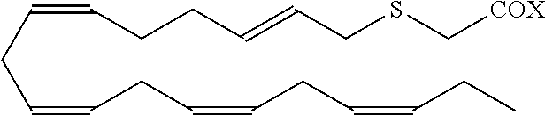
C(CC=CCC=CCC=CCC)=CCCC=CCSC[COX]
